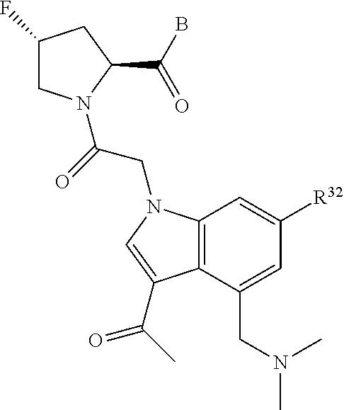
C1(F)CN(C(=O)CN2C3=C(C(CN(C)C)=CC([R32])=C3)C(C(=O)C)=C2)C(C(B)=O)C1
